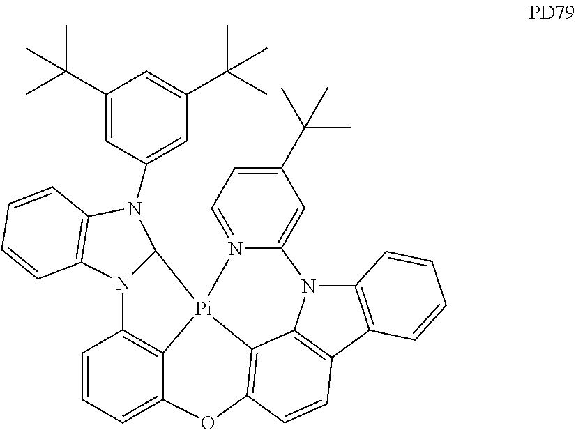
C1(C(C)(C)C)=CC(N2C3=C(N4C2[Pi]25C6=C4C=CC=C6OC4=C2C2=C(C=C4)C4=C(N2C2=CC(C(C)(C)C)=CC=N25)C=CC=C4)C=CC=C3)=CC(C(C)(C)C)=C1
